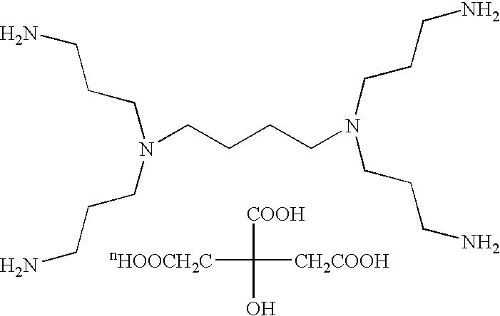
N(CCCCN(CCCN)CCCN)(CCCN)CCCN.[COOH]C([CH2COOH])([nHOOCH2C])O
